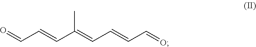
O=CC=CC(=CC=CC=O)C
